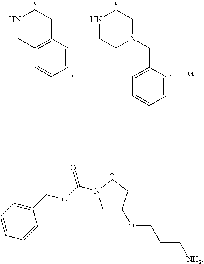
N1CC2=C(CC1)C=CC=C2.N1CCN(CC2=CC=CC=C2)CC1.C1(COC(=O)N2CC(OCCC[NH2])CC2)=CC=CC=C1
